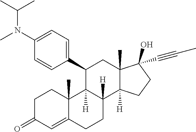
C1C(=O)C=C2C(C)(C1)C1([H])C([H])(CC2)C2([H])C(C)(CC1C1=CC=C(N(C(C)C)C)C=C1)C(O)(C#CC)CC2
